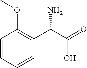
C1=CC=CC(C(C(=O)O)N)=C1OC
